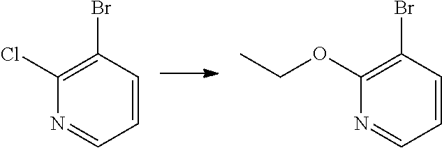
N1=CC=CC(Br)=C1Cl.N1=CC=CC(Br)=C1OCC
